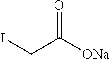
O=C(CI)[ONa]
